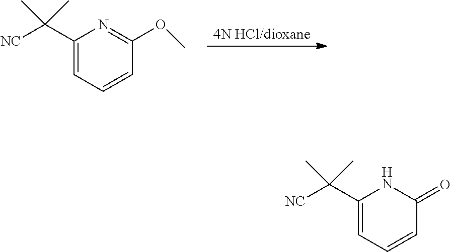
[4N HCl/dioxane].C1(C([NC])(C)C)=CC=CC(OC)=N1.C1(C([NC])(C)C)=CC=CC(=O)N1
